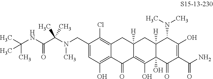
C1(CN(C(C(NC(C)(C)C)=O)(C)C)C)=CC(O)=C2C(=C1Cl)CC1([H])C(=C(O)C3(O)C([H])(C1)C(N(C)C)C(O)=C(C(N)=O)C3=O)C2=O
